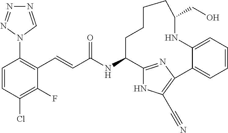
C(C(NC1C2=NC(=C(C#N)N2)C2=CC=CC=C2NC(CO)CCCC1)=O)=CC1=C(N2C=NN=N2)C=CC(Cl)=C1F
